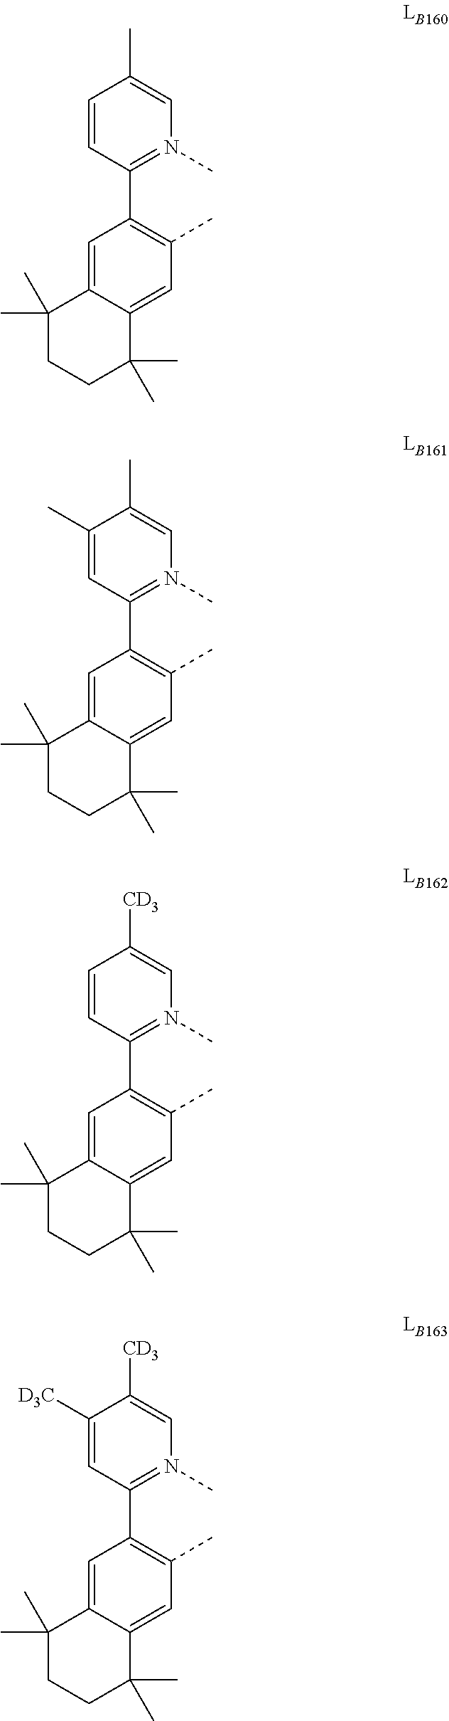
C1=CC(C2=C(C)C=C3C(=C2)C(C)(C)CCC3(C)C)=N(C)C=C1C.C1(C)=CC(C2=C(C)C=C3C(=C2)C(C)(C)CCC3(C)C)=N(C)C=C1C.C1=CC(C2=C(C)C=C3C(=C2)C(C)(C)CCC3(C)C)=N(C)C=C1[CD3].C1([D3C])=CC(C2=C(C)C=C3C(=C2)C(C)(C)CCC3(C)C)=N(C)C=C1[CD3]
